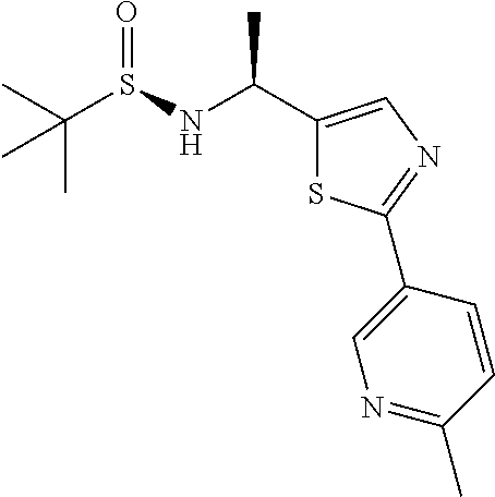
CC(S(NC(C1=CN=C(C2=CN=C(C)C=C2)S1)C)=O)(C)C
